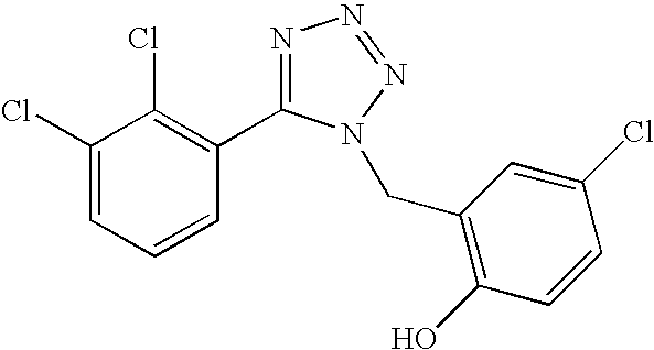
C1(Cl)=CC=CC(C2=NN=NN2CC2=C(O)C=CC(Cl)=C2)=C1Cl
